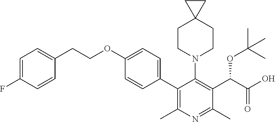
C1(C2=CC=C(OCCC3=CC=C(F)C=C3)C=C2)=C(C)N=C(C)C(C(C(O)=O)OC(C)(C)C)=C1N1CCC2(CC1)CC2
